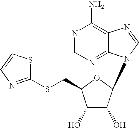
N1=CN=C2C(=C1N)N=CN2C1C(O)C(O)C(CSC2=NC=CS2)O1
